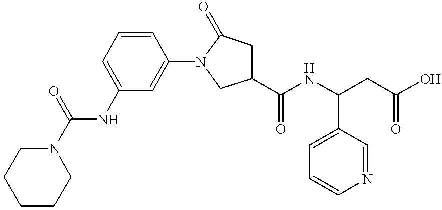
N1(C(=O)NC2=CC=CC(N3CC(C(NC(C4=CC=CN=C4)CC(O)=O)=O)CC3=O)=C2)CCCCC1
